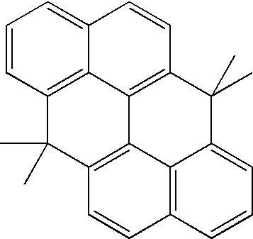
C1=CC2=C3C(=C1)C=CC1=C3C3=C(C2(C)C)C=CC2=C3C(=CC=C2)C1(C)C
